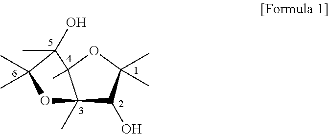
C12(C)C(O)C(C)(C)OC1(C)C(O)(C)C(C)(C)O2
